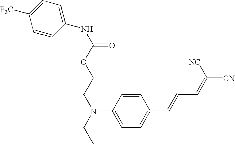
C1=CC(N(CC)CCOC(NC2=CC=C([F3C])C=C2)=O)=CC=C1C=CC=C([CN])[NC]
